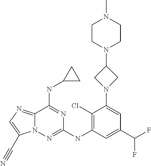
C12=NC=C(C#N)N1N=C(NC1=C(Cl)C(N3CC(N4CCN(C)CC4)C3)=CC(C(F)F)=C1)N=C2NC1CC1
